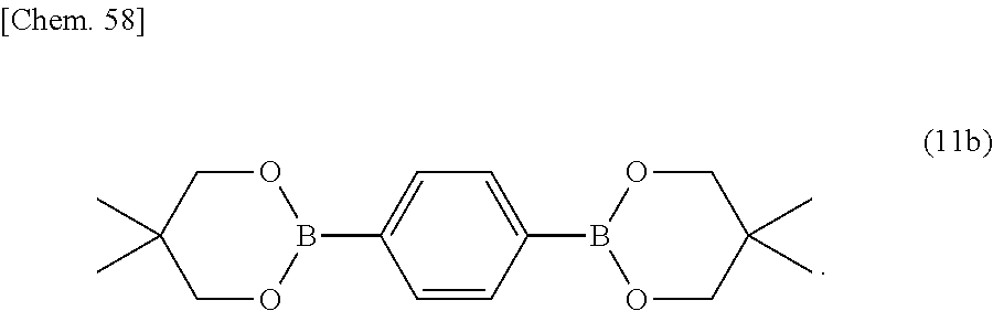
O1CC(C)(C)COB1C1=CC=C(B2OCC(C)(C)CO2)C=C1
